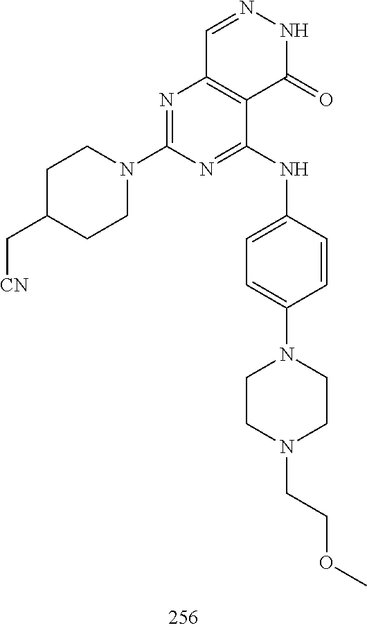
C1=NNC(=O)C2=C1N=C(N1CCC(C[CN])CC1)N=C2NC1=CC=C(N2CCN(CCOC)CC2)C=C1
